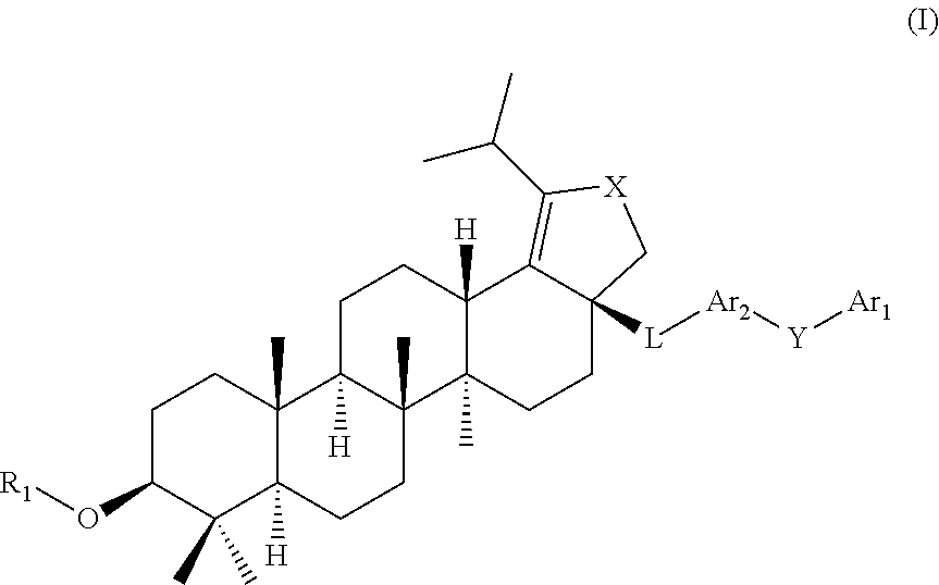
[R1]OC1CCC2(C)C([H])(C1(C)C)CCC1(C)C2([H])CCC2([H])C1(C)CCC1([L][Ar2][Y][Ar1])C2=C(C(C)C)[X]C1
